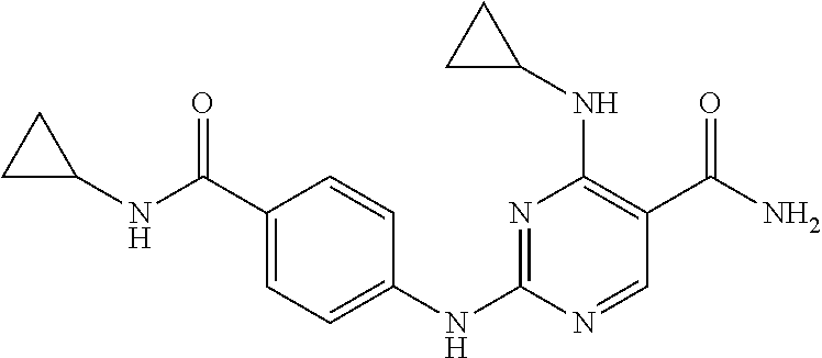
N1=C(NC2=CC=C(C(NC3CC3)=O)C=C2)N=CC(C(N)=O)=C1NC1CC1
